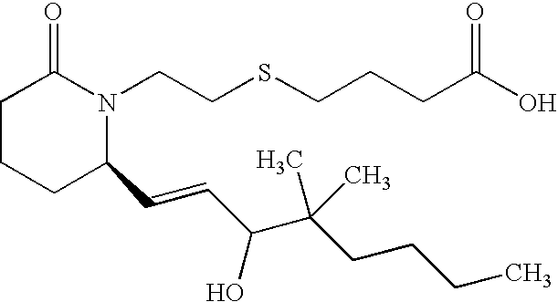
C1CCC(C=CC(C(CCCC)(C)C)O)N(CCSCCCC(O)=O)C1=O
